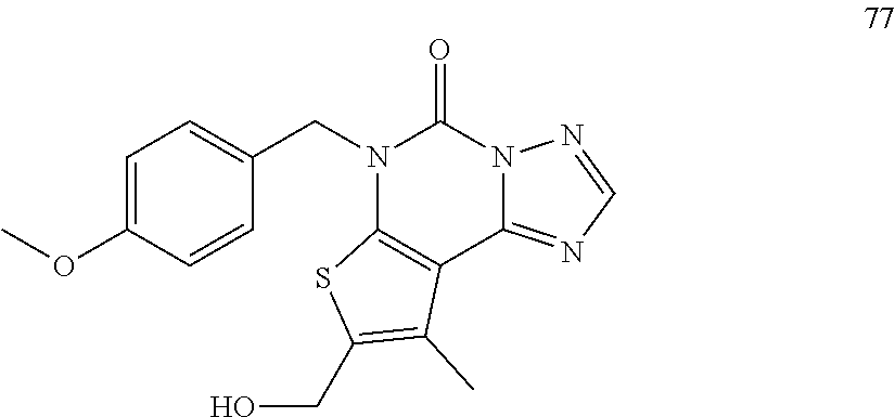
C1=C(OC)C=CC(CN2C3=C(C4=NC=NN4C2=O)C(C)=C(CO)S3)=C1
